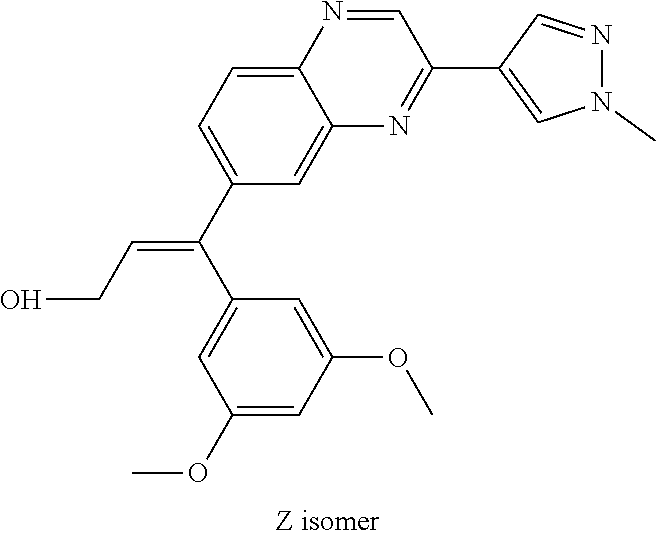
C1(C(=CCO)C2=CC=C3C(=C2)N=C(C2=CN(C)N=C2)C=N3)=CC(OC)=CC(OC)=C1
